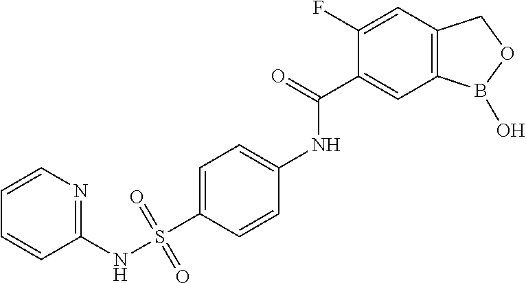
C1(F)=CC2=C(C=C1C(=O)NC1=CC=C(S(NC3=NC=CC=C3)(=O)=O)C=C1)B(O)OC2
